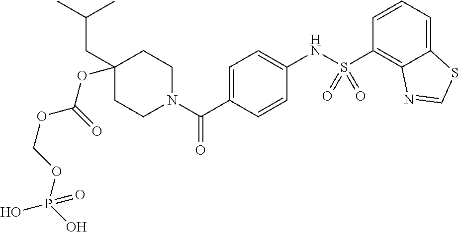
C1(CC(C)C)(OC(=O)OCOP(O)(O)=O)CCN(C(C2=CC=C(NS(C3=C4C(=CC=C3)SC=N4)(=O)=O)C=C2)=O)CC1
